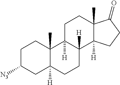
C1C([N3])CC2([H])C(C)(C1)C1([H])C([H])(CC2)C2([H])C(C)(CC1)C(=O)CC2
